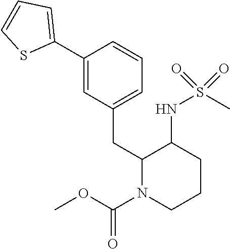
C1(C2=CC(CC3N(C(OC)=O)CCCC3NS(C)(=O)=O)=CC=C2)=CC=CS1
